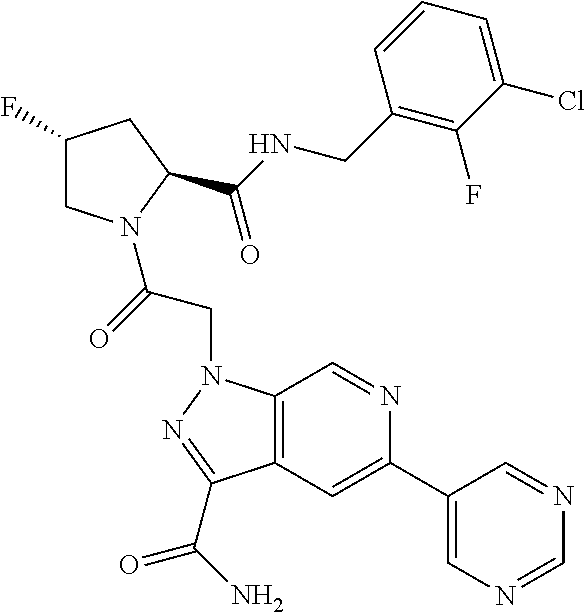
C1(C(NCC2=C(F)C(Cl)=CC=C2)=O)CC(F)CN1C(CN1C2=C(C=C(C3=CN=CN=C3)N=C2)C(C(=O)N)=N1)=O
